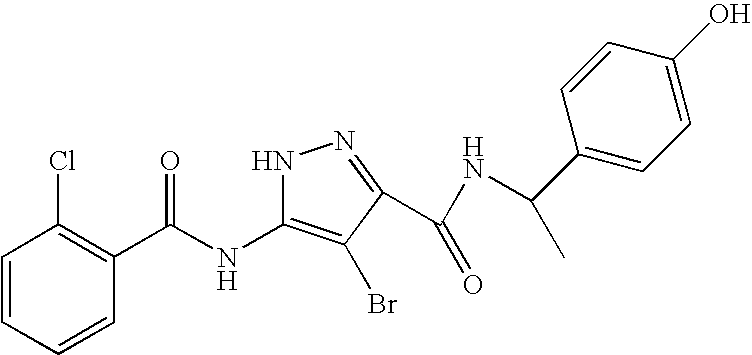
C1=CC=CC(C(NC2=C(Br)C(C(=O)NC(C3=CC=C(O)C=C3)C)=NN2)=O)=C1Cl
